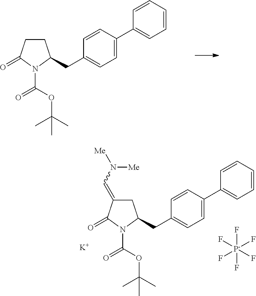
C1C(=CN([Me])[Me])C(=O)N(C(OC(C)(C)C)=O)C1CC1=CC=C(C2=CC=CC=C2)C=C1.[K].F[P-](F)(F)(F)(F)F.C1CC(=O)N(C(OC(C)(C)C)=O)C1CC1=CC=C(C2=CC=CC=C2)C=C1
